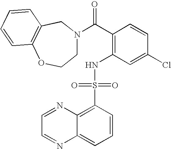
C(C1=C(NS(C2=C3C(=CC=C2)N=CC=N3)(=O)=O)C=C(Cl)C=C1)(=O)N1CCOC2=C(C1)C=CC=C2
